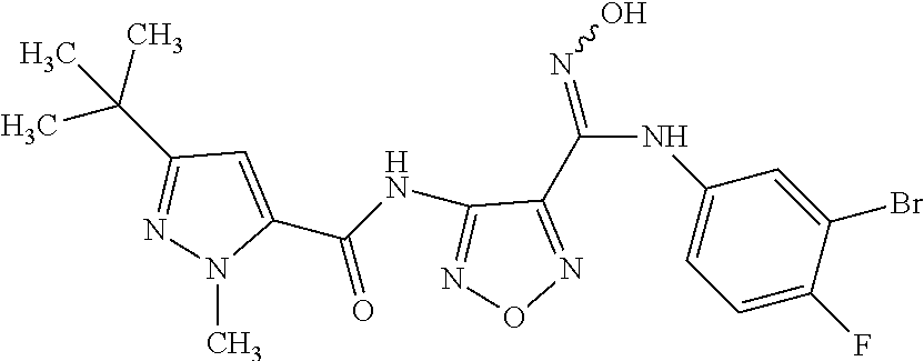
C1=C(Br)C(F)=CC=C1NC(=NO)C1=NON=C1NC(=O)C1=CC(C(C)(C)C)=NN1C
